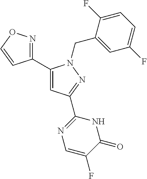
C1(C2=CC(C3=NC=C(F)C(=O)N3)=NN2CC2=CC(F)=CC=C2F)=NOC=C1
